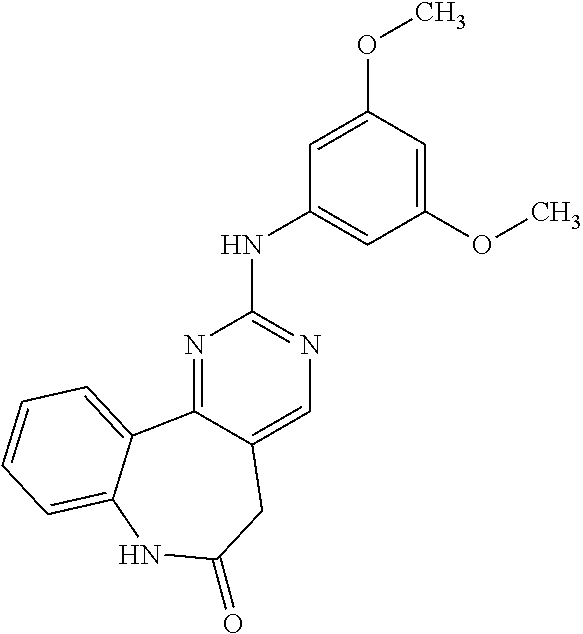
N1=C2C(=CN=C1NC1=CC(OC)=CC(OC)=C1)CC(=O)NC1=CC=CC=C21
